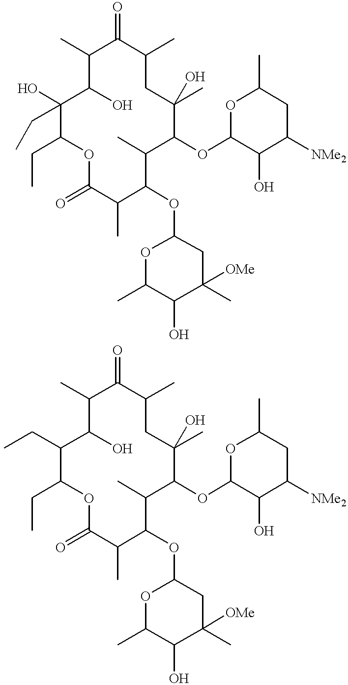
C1(C)C(O)C(O)(CC)C(CC)OC(=O)C(C)C(OC2CC(C)([OMe])C(O)C(C)O2)C(C)C(OC2OC(C)CC([NMe2])C2O)C(C)(O)CC(C)C1=O.C1(C)C(O)C(CC)C(CC)OC(=O)C(C)C(OC2CC(C)([OMe])C(O)C(C)O2)C(C)C(OC2OC(C)CC([NMe2])C2O)C(C)(O)CC(C)C1=O
